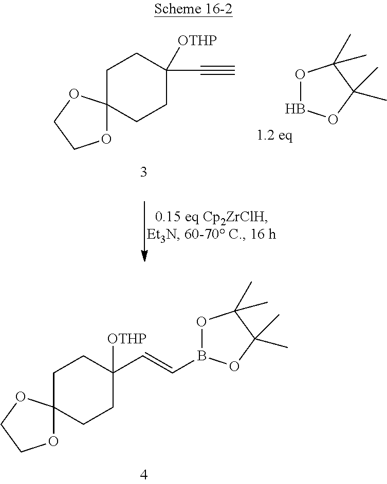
C1C2(CCC(C=CB3OC(C)(C)C(C)(C)O3)([OTHP])C1)OCCO2.C1C2(CCC(C#C)([OTHP])C1)OCCO2.O1BOC(C)(C)C1(C)C
